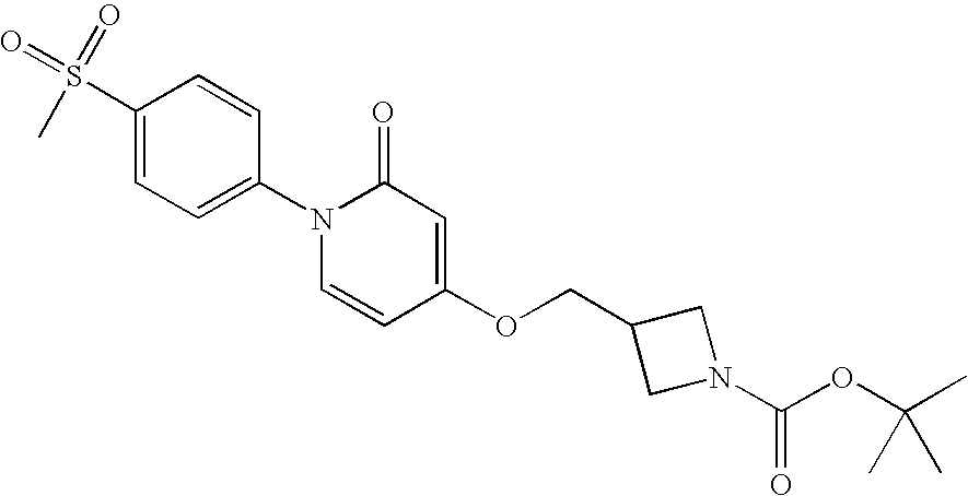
C1(S(=O)(=O)C)=CC=C(N2C=CC(OCC3CN(C(OC(C)(C)C)=O)C3)=CC2=O)C=C1
